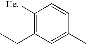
C1([Het])=C(CC)C=C(C)C=C1
